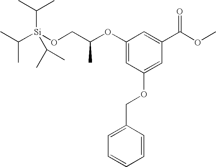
C1(OC(CO[Si](C(C)C)(C(C)C)C(C)C)C)=CC(OCC2=CC=CC=C2)=CC(C(OC)=O)=C1
